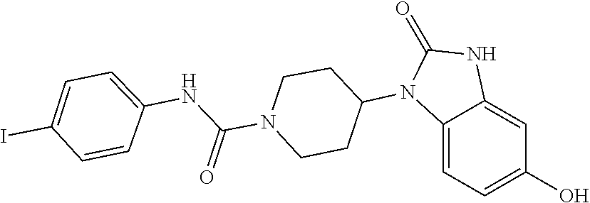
C1CN(C(NC2=CC=C(I)C=C2)=O)CCC1N1C(=O)NC2=CC(O)=CC=C12
